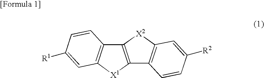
C12=C([X1]C3=C1C=CC([R1])=C3)C1=C([X2]2)C=C([R2])C=C1
